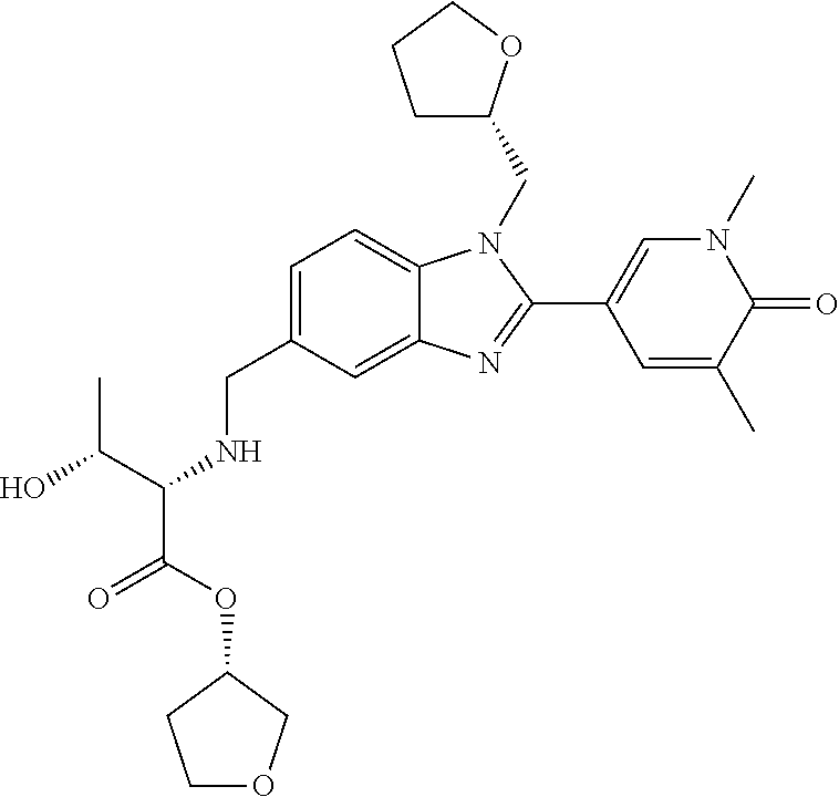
OC(C(NCC1=CC=C2C(=C1)N=C(C1=CN(C)C(=O)C(C)=C1)N2CC1CCCO1)C(OC1COCC1)=O)C
